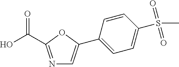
N1=C(C(O)=O)OC(C2=CC=C(S(C)(=O)=O)C=C2)=C1
